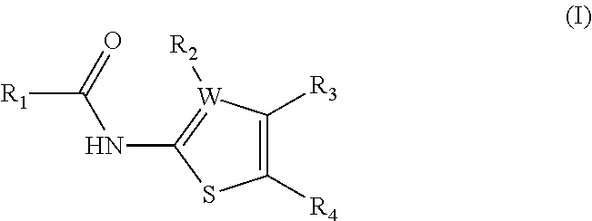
C1([R4])=C([R3])[W]([R2])=C(NC(=O)[R1])S1
